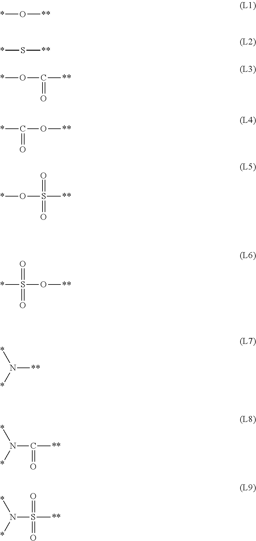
*O[**].*S[**].*OC(=O)[**].*C(=O)O[**].*OS([**])(=O)=O.*S(O[**])(=O)=O.N([**])(*)*.N(C(=O)[**])(*)*.N(S(=O)([**])=O)(*)*
